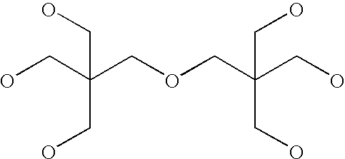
OCC(CO)(CO)COCC(CO)(CO)CO
